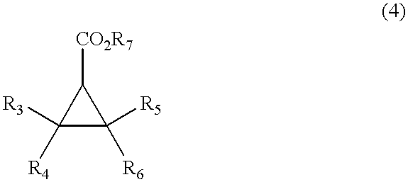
C1([R4])([R3])C([R6])([R5])C1[CO2R7]
